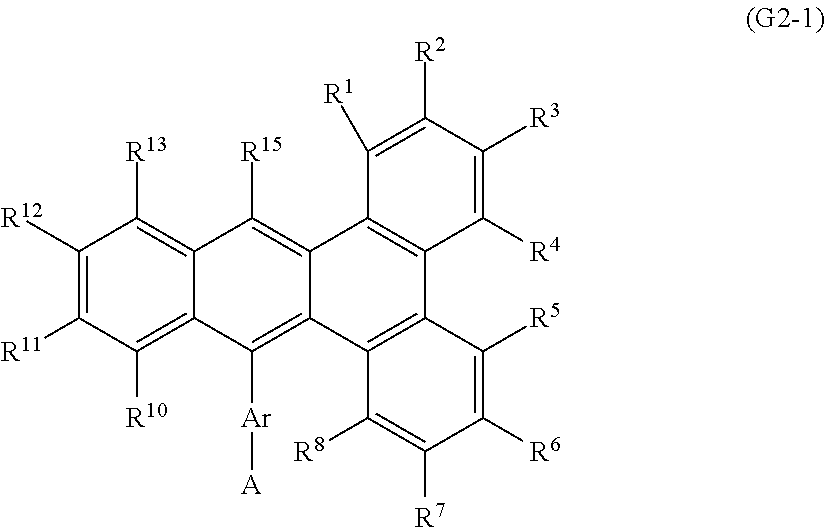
C1([R12])=C([R11])C([R10])=C2C(=C1[R13])C([R15])=C1C(=C2[Ar][A])C2=C(C3=C1C([R1])=C([R2])C([R3])=C3[R4])C([R5])=C([R6])C([R7])=C2[R8]
